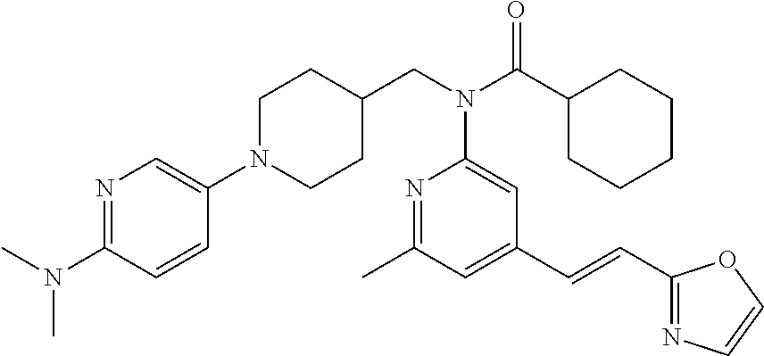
C1N(C2=CN=C(N(C)C)C=C2)CCC(CN(C(C2CCCCC2)=O)C2=CC(C=CC3=NC=CO3)=CC(C)=N2)C1
